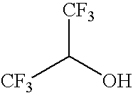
[CF3]C(O)[CF3]
